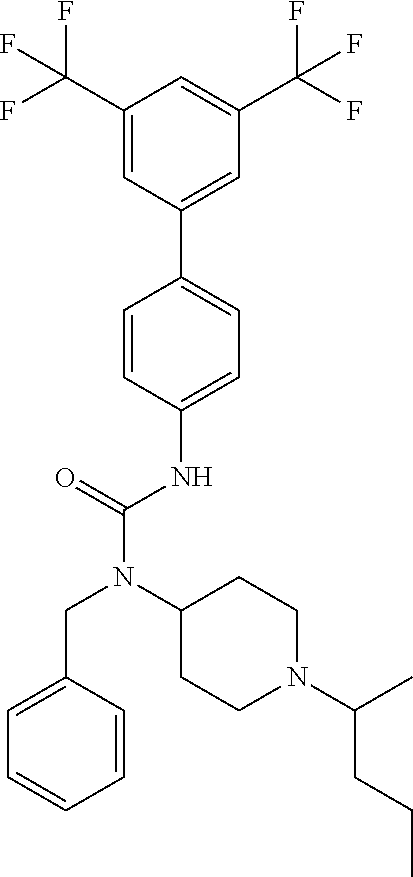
C1=CC(NC(N(C2CCN(C(C)CCC)CC2)CC2=CC=CC=C2)=O)=CC=C1C1=CC(C(F)(F)F)=CC(C(F)(F)F)=C1
